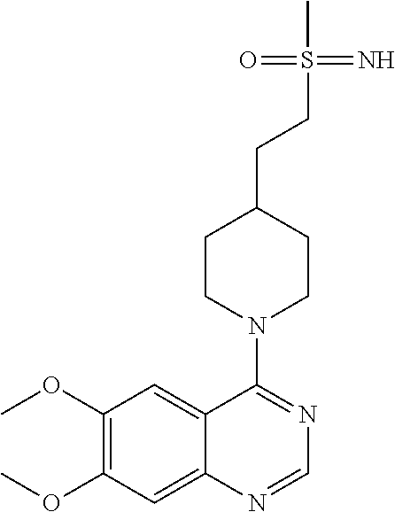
C12=CC(OC)=C(OC)C=C1N=CN=C2N1CCC(CCS(C)(=N)=O)CC1
